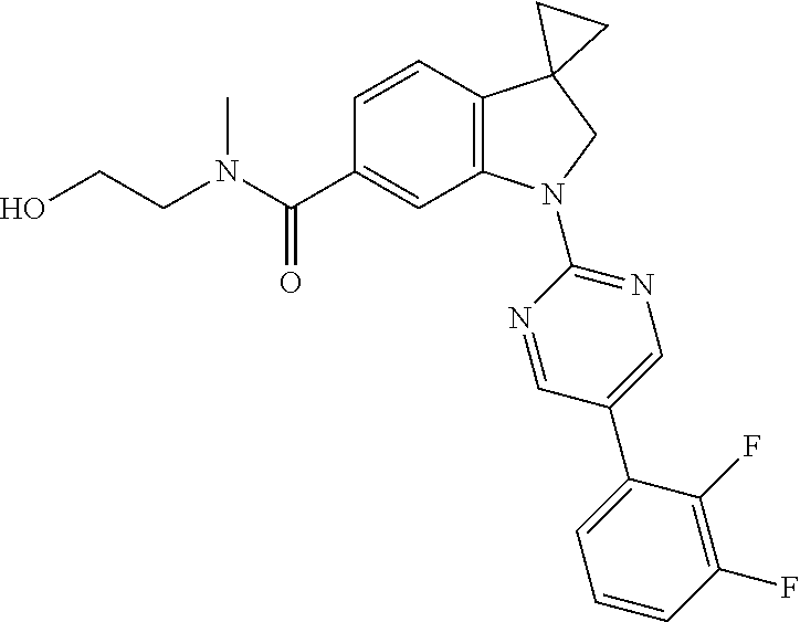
N(C(C1=CC2=C(C=C1)C1(CN2C2=NC=C(C3=CC=CC(F)=C3F)C=N2)CC1)=O)(C)CCO
